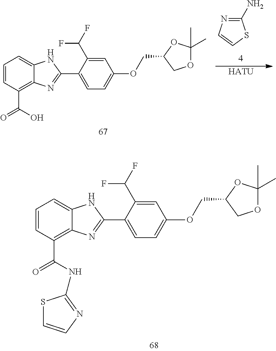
C1(C(F)F)=CC(OCC2COC(C)(C)O2)=CC=C1C1=NC2=C(C(=O)O)C=CC=C2N1.N1=C(N)SC=C1.[HATU].C1(C(F)F)=CC(OCC2COC(C)(C)O2)=CC=C1C1=NC2=C(C(=O)NC3=NC=CS3)C=CC=C2N1
